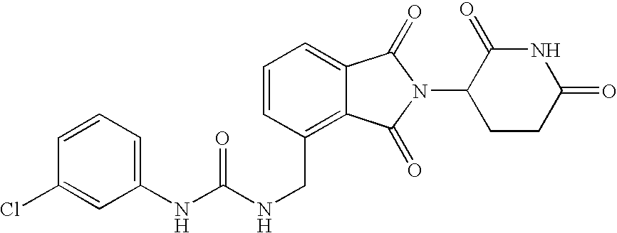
N(CC1=C2C(=CC=C1)C(=O)N(C1CCC(=O)NC1=O)C2=O)C(NC1=CC=CC(Cl)=C1)=O
